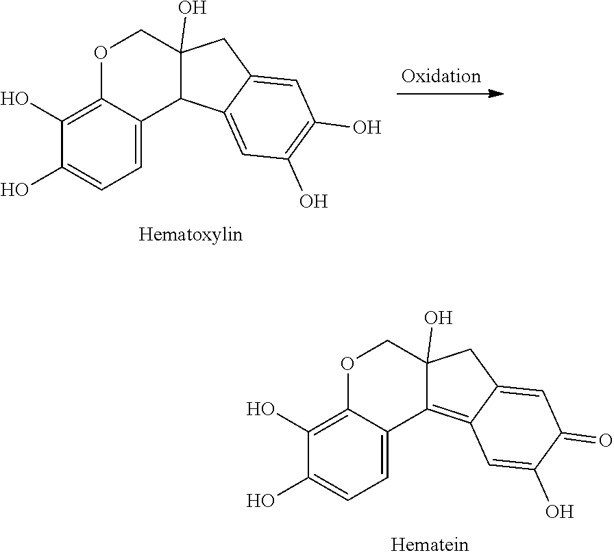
C1(O)=C2C(=CC=C1O)C1=C3C(=CC(=O)C(O)=C3)CC1(O)CO2.C1(O)=C2C(=CC=C1O)C1C(O)(CO2)CC2=CC(O)=C(O)C=C12
